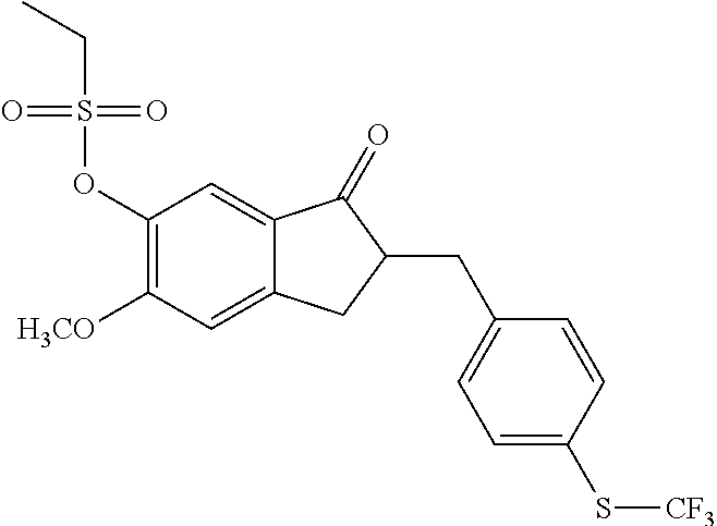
C1(OS(CC)(=O)=O)=C([H3CO])C=C2C(=C1)C(=O)C(CC1=CC=C(S[CF3])C=C1)C2
